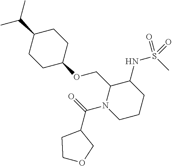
C1(C(C)C)CCC(OCC2N(C(=O)C3CCOC3)CCCC2NS(C)(=O)=O)CC1
